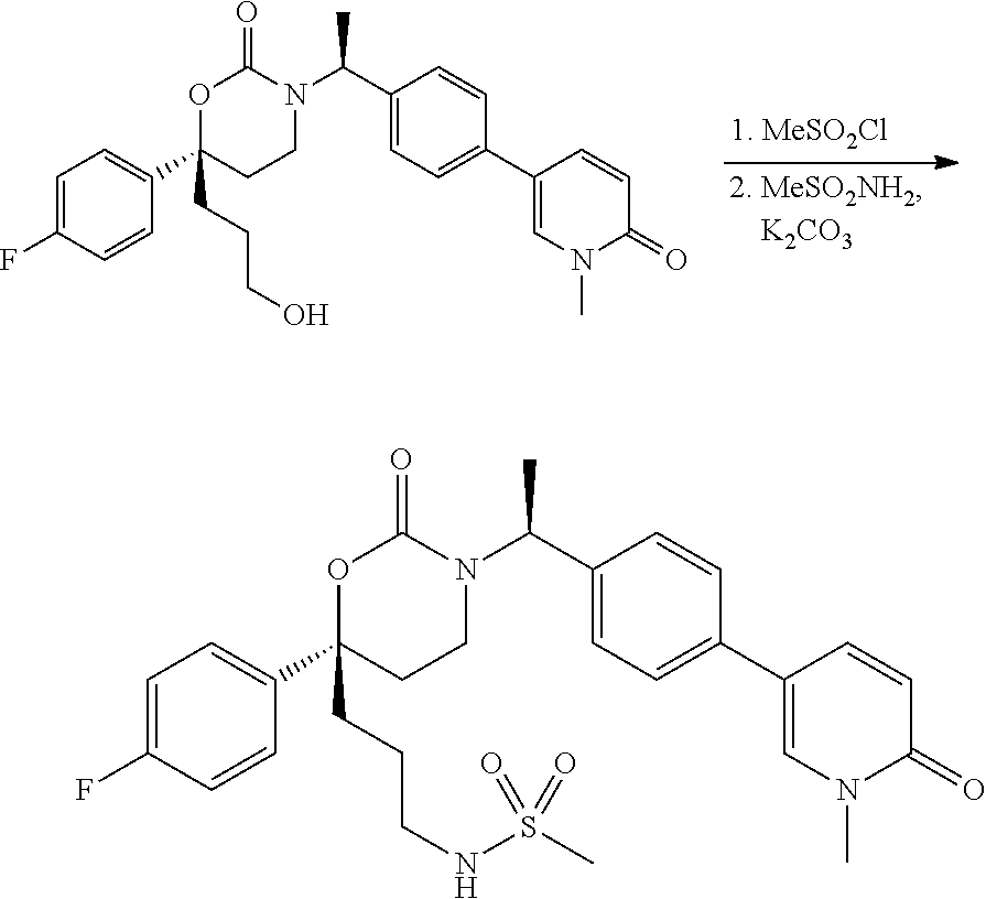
C1=C(F)C=CC(C2(CCCO)CCN(C(C3=CC=C(C4=CN(C)C(=O)C=C4)C=C3)C)C(=O)O2)=C1.C1=C(F)C=CC(C2(CCCNS(C)(=O)=O)CCN(C(C3=CC=C(C4=CN(C)C(=O)C=C4)C=C3)C)C(=O)O2)=C1
